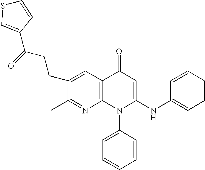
C1(C)=NC2=C(C=C1CCC(=O)C1=CSC=C1)C(=O)C=C(NC1=CC=CC=C1)N2C1=CC=CC=C1
